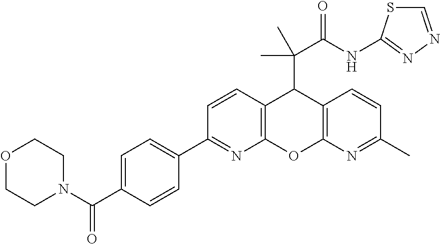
C(C1=CC=C(C2=NC3=C(C=C2)C(C(C(NC2=NN=CS2)=O)(C)C)C2=C(O3)N=C(C)C=C2)C=C1)(=O)N1CCOCC1
